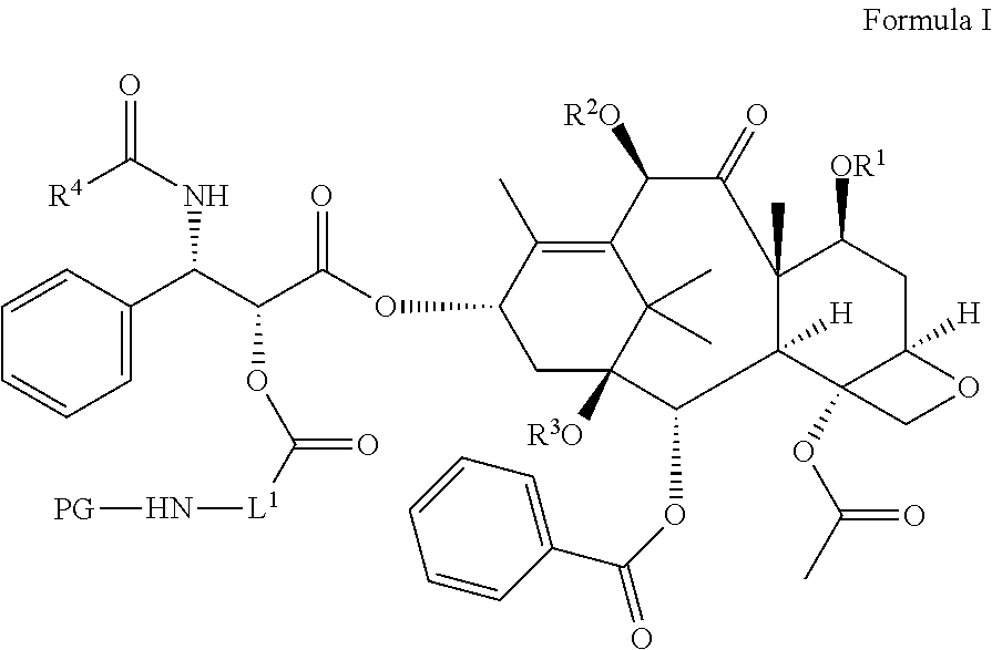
C1=C(C(C(C(OC2CC3([R3O])C(C)(C)C(=C2C)C([R2O])C(=O)C2(C)C([H])(C4(OC(C)=O)C([H])(CC2[OR1])OC4)C3OC(=O)C2=CC=CC=C2)=O)OC([L1]N[PG])=O)NC(=O)[R4])C=CC=C1
